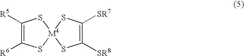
C1([R5])=C([R6])S[M4]2(S1)SC([SR7])=C([SR8])S2
